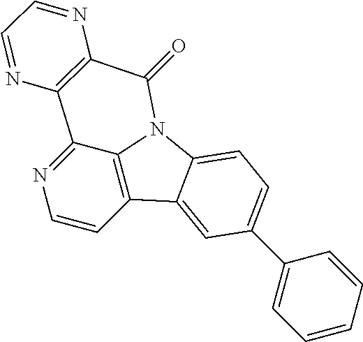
C1=CC2=C3C(=N1)C1=C(C(=O)N3C3=CC=C(C4=CC=CC=C4)C=C23)N=CC=N1
